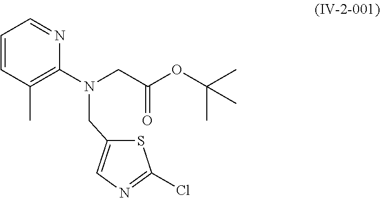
C1=CC(C)=C(N(CC2=CN=C(Cl)S2)CC(=O)OC(C)(C)C)N=C1
